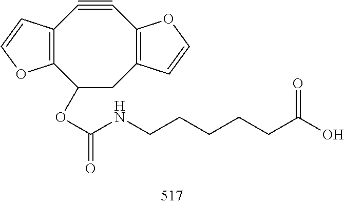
C12=C(C#CC3=C(CC1OC(NCCCCCC(O)=O)=O)C=CO3)C=CO2
